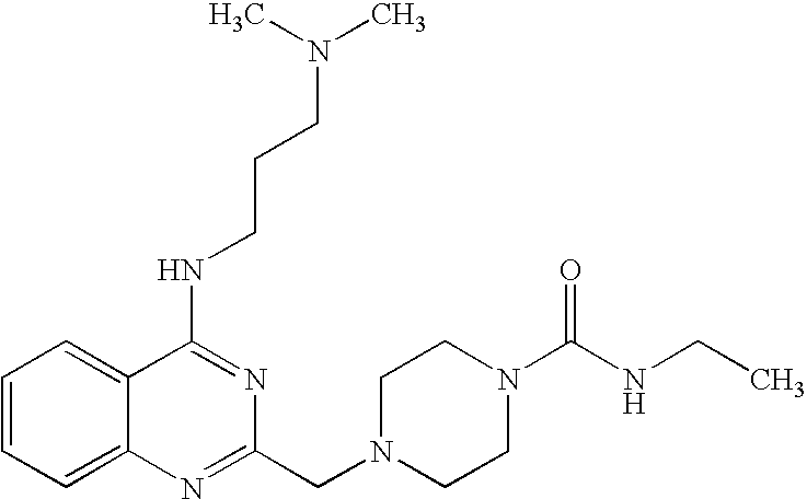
C1=CC=C2C(=C1)C(NCCCN(C)C)=NC(CN1CCN(C(=O)NCC)CC1)=N2
